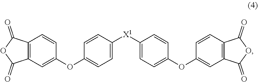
C12=C(C=C(OC3=CC=C([X1]C4=CC=C(OC5=CC6=C(C=C5)C(=O)OC6=O)C=C4)C=C3)C=C1)C(=O)OC2=O
